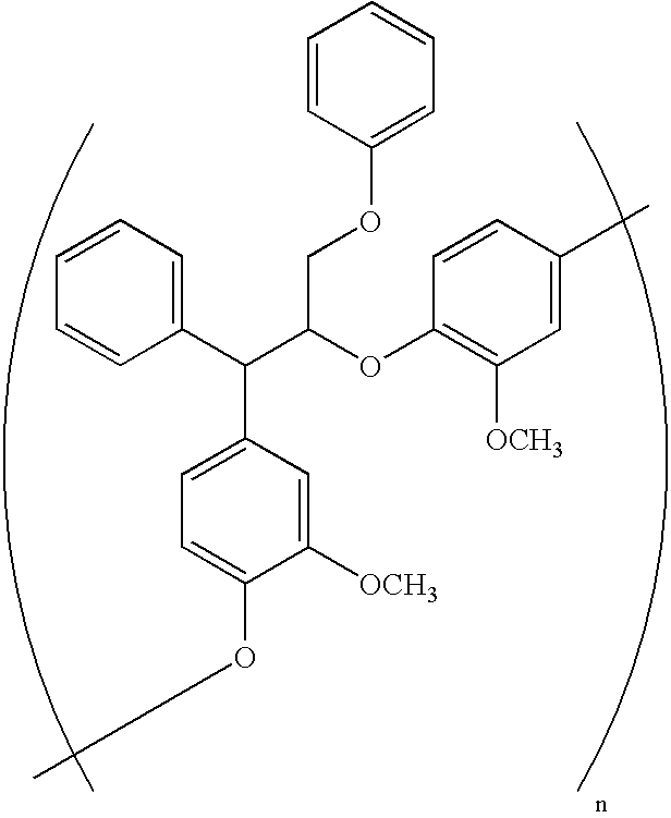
C1(C(C(OC2=C([OCH3])C=C(C)C=C2)COC2=CC=CC=C2)C2=CC=C(OC)C([OCH3])=C2)=CC=CC=C1
